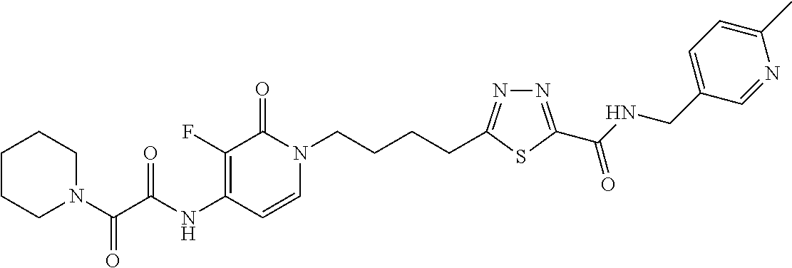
C1(NC(=O)C(N2CCCCC2)=O)=C(F)C(=O)N(CCCCC2=NN=C(C(NCC3=CC=C(C)N=C3)=O)S2)C=C1
